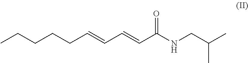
C(CCCC=CC=CC(NCC(C)C)=O)C
